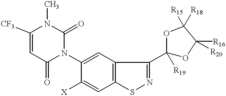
C1([CF3])=CC(=O)N(C2=CC3=C(C=C2[X])SN=C3C2([R19])OC([R16])([R20])C([R18])([R15])O2)C(=O)N1C
